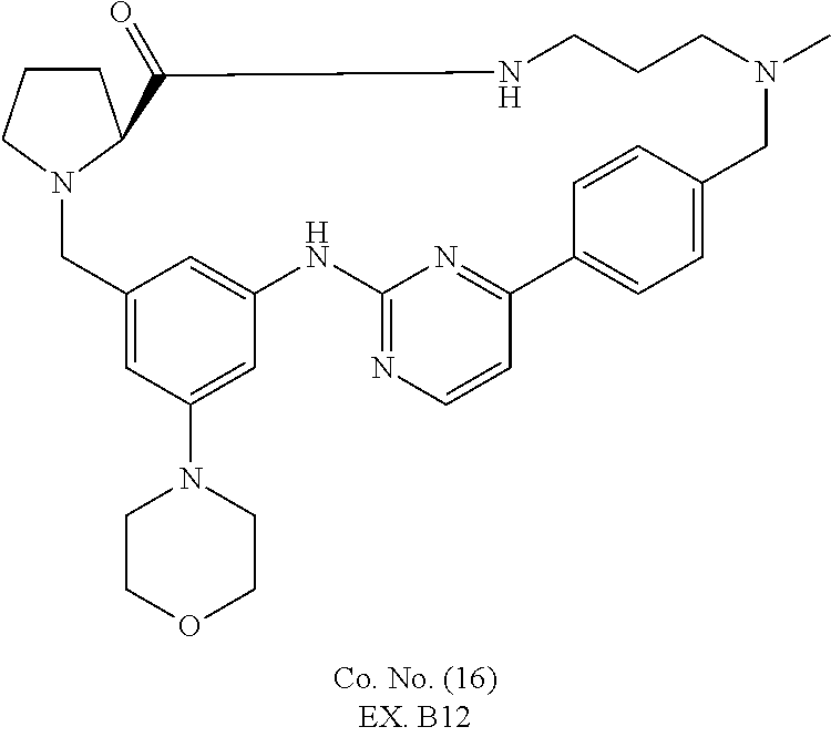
N12CC3=CC(N4CCOCC4)=CC(=C3)NC3=NC=CC(=N3)C3=CC=C(C=C3)CN(C)CCCNC(=O)C1CCC2
